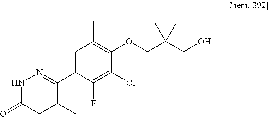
N1C(=O)CC(C)C(C2=CC(C)=C(OCC(CO)(C)C)C(Cl)=C2F)=N1
